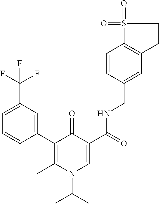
C1=CC(C2=C(C)N(C(C)C)C=C(C(=O)NCC3=CC4=C(C=C3)S(=O)(=O)CC4)C2=O)=CC(C(F)(F)F)=C1
